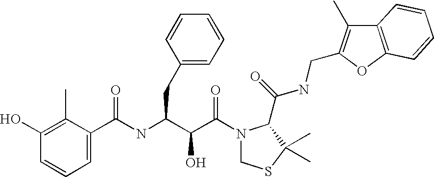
C1(O)=C(C)C(C(NC(C(C(=O)N2CSC(C)(C)C2C(NCC2=C(C)C3=C(O2)C=CC=C3)=O)O)CC2=CC=CC=C2)=O)=CC=C1
